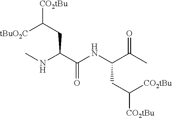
[tBuO2C]C([CO2tBu])CC(NC)C(=O)NC(CC([CO2tBu])[CO2tBu])C(=O)C
